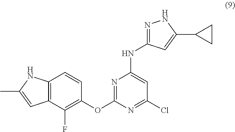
N1=C(OC2=C(F)C3=C(C=C2)NC(C)=C3)N=C(Cl)C=C1NC1=NNC(C2CC2)=C1
